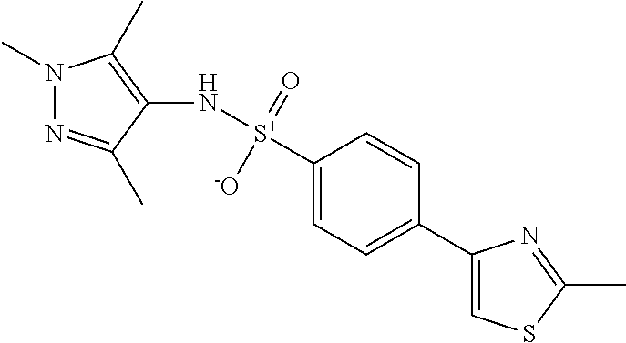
N1(C)N=C(C)C(N[S+](C2=CC=C(C3=CSC(C)=N3)C=C2)(=O)[-O])=C1C
